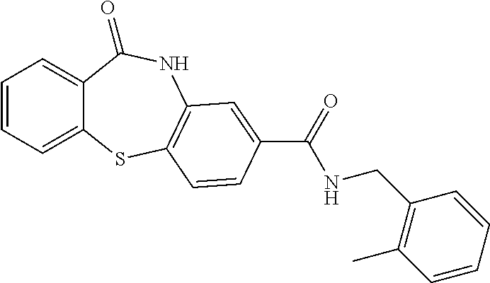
C1=CC=C2C(=C1)C(=O)NC1=C(S2)C=CC(C(=O)NCC2=C(C)C=CC=C2)=C1
